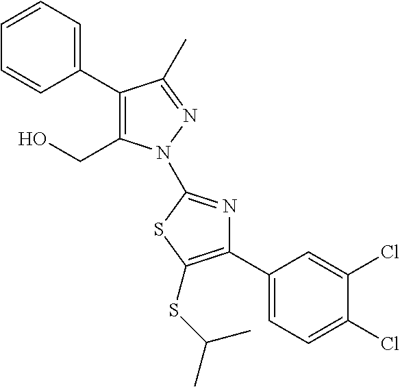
C1(C2=C(CO)N(C3=NC(C4=CC=C(Cl)C(Cl)=C4)=C(SC(C)C)S3)N=C2C)=CC=CC=C1
